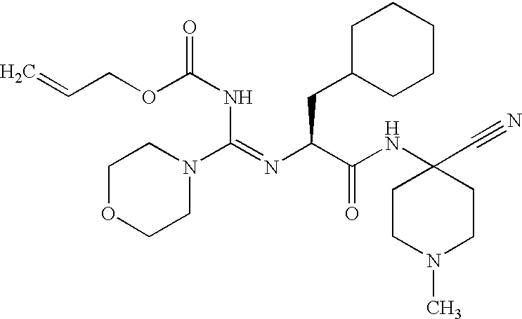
C1OCCN(C(=NC(C(NC2(C#N)CCN(C)CC2)=O)CC2CCCCC2)NC(OCC=C)=O)C1
